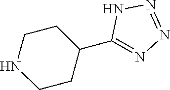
N1CCC(C2=NN=NN2)CC1
